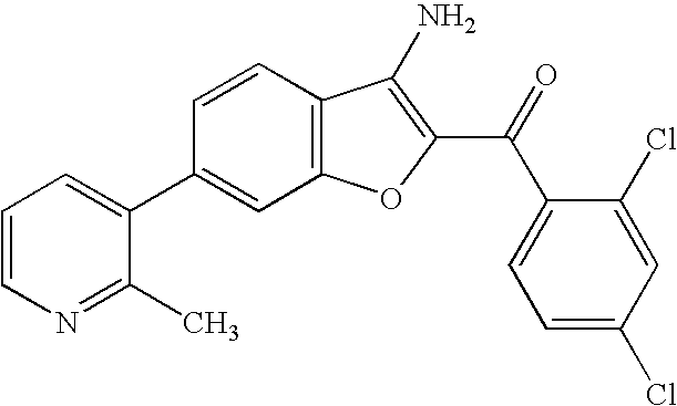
C12=C(C=CC(C3=CC=CN=C3C)=C1)C(N)=C(C(C1=CC=C(Cl)C=C1Cl)=O)O2
